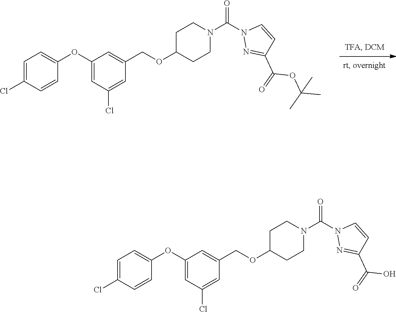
C1=C(Cl)C=CC(OC2=CC(Cl)=CC(COC3CCN(C(=O)N4N=C(C(OC(C)(C)C)=O)C=C4)CC3)=C2)=C1.C1=C(Cl)C=CC(OC2=CC(Cl)=CC(COC3CCN(C(=O)N4N=C(C(O)=O)C=C4)CC3)=C2)=C1
